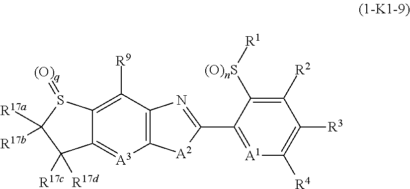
C12=C([R9])C3=C([A3]=C1C([R17c])([R17d])C([R17a])([R17b])S2=[(O)q])[A2]C(C1=[A1]C([R4])=C([R3])C([R2])=C1[(O)nS][R1])=N3
